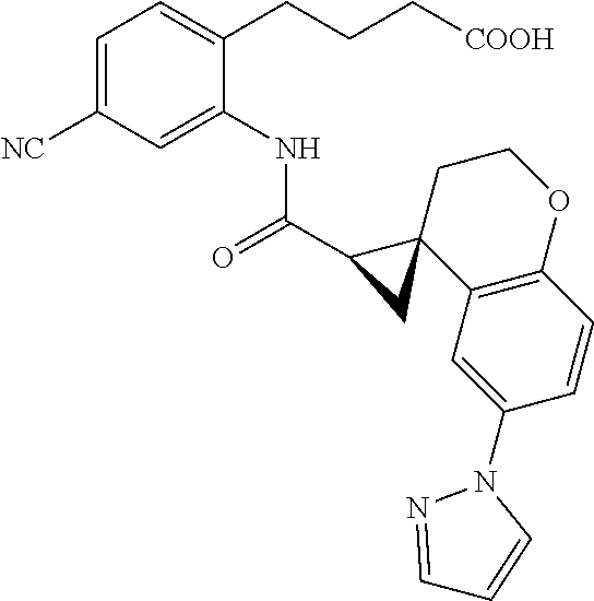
C1=C([NC])C=C(NC(C2CC23C2=C(OCC3)C=CC(N3N=CC=C3)=C2)=O)C(CCC[COOH])=C1
